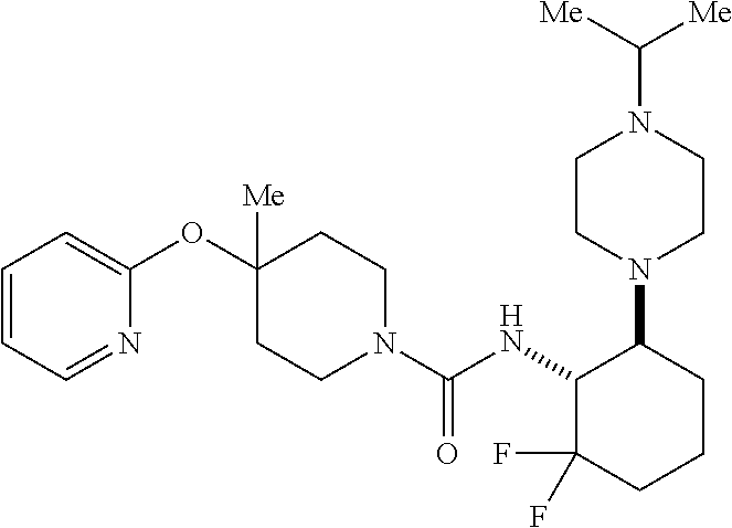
O(C1([Me])CCN(C(NC2C(F)(F)CCCC2N2CCN(C([Me])[Me])CC2)=O)CC1)C1=CC=CC=N1
